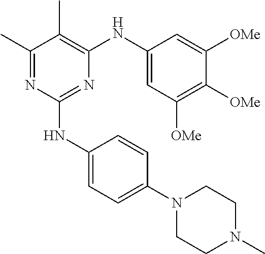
C1(C)=NC(NC2=CC=C(N3CCN(C)CC3)C=C2)=NC(NC2=CC([OMe])=C([OMe])C([OMe])=C2)=C1C
